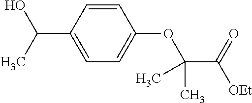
O(C(C)(C(=O)[OEt])C)C1=CC=C(C(C)O)C=C1
